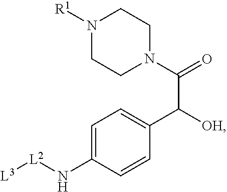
C1=C(N[L2][L3])C=CC(C(C(N2CCN([R1])CC2)=O)[OH])=C1
